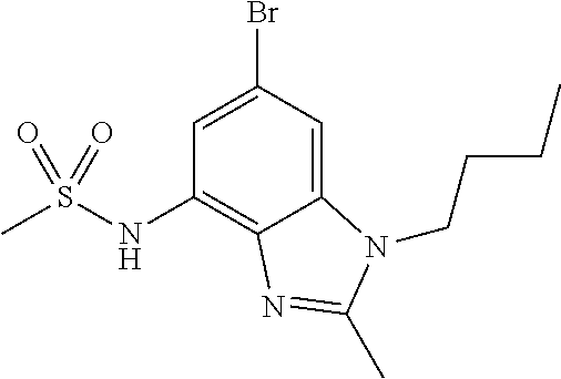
C1=C(Br)C=C2C(=C1NS(C)(=O)=O)N=C(C)N2CCCC
